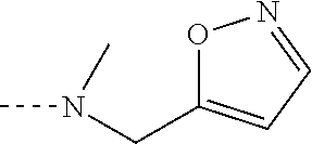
N(CC1=CC=NO1)(C)C
